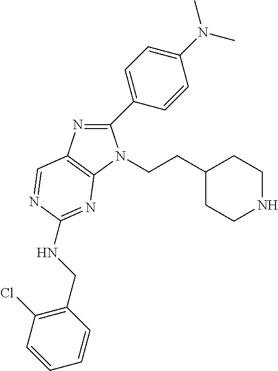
C1(C2=CC=C(N(C)C)C=C2)=NC2=C(N1CCC1CCNCC1)N=C(NCC1=C(Cl)C=CC=C1)N=C2
